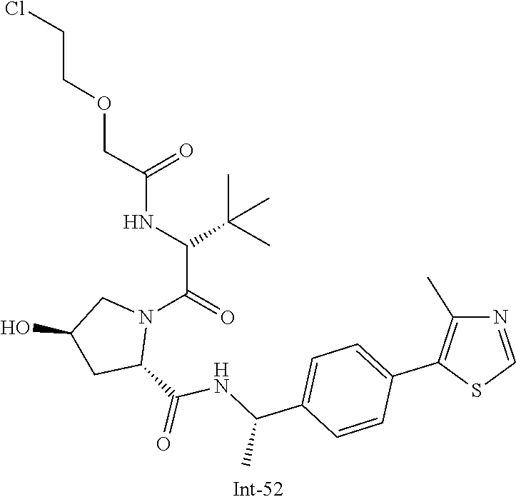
C1=NC(C)=C(C2=CC=C(C(NC(C3CC(O)CN3C(C(NC(COCCCl)=O)C(C)(C)C)=O)=O)C)C=C2)S1
